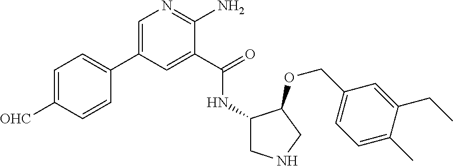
C1=C(C2=CC=C([OHC])C=C2)C=C(C(=O)NC2CNCC2OCC2=CC=C(C)C(CC)=C2)C(N)=N1
